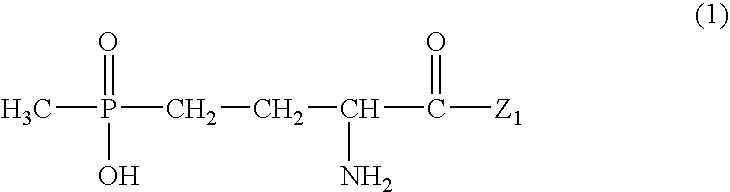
CP(CCC(N)C([Z1])=O)(=O)O
